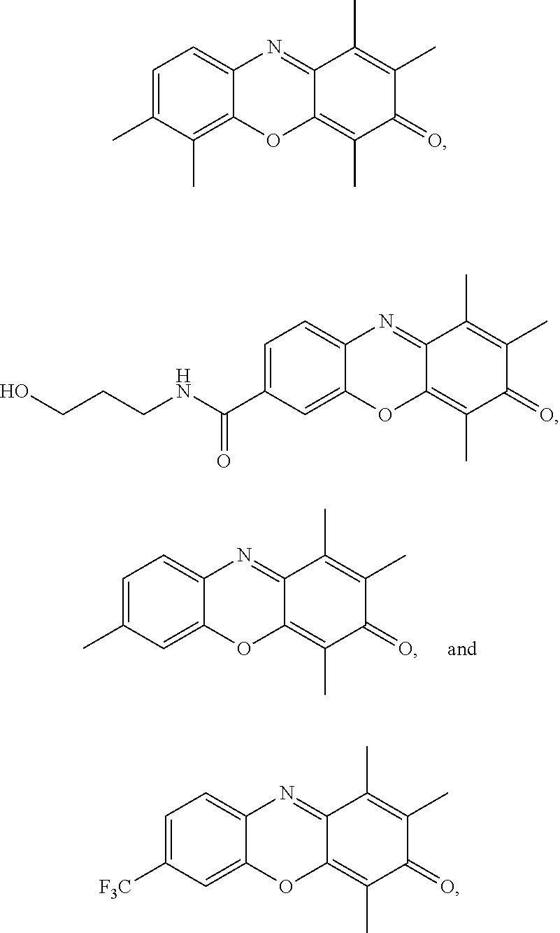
C12=CC=C(C)C=C1OC1=C(C)C(=O)C(C)=C(C)C1=N2.C12=CC=C(C)C(C)=C1OC1=C(C)C(=O)C(C)=C(C)C1=N2.C12=CC=C(C(NCCCO)=O)C=C1OC1=C(C)C(=O)C(C)=C(C)C1=N2.C12=CC=C([F3C])C=C1OC1=C(C)C(=O)C(C)=C(C)C1=N2
